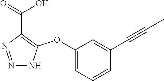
C1(OC2=C(C(=O)O)N=NN2)=CC=CC(C#CC)=C1
